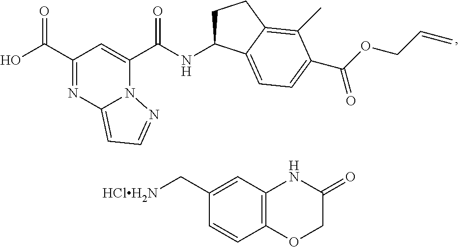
C1(C(O)=O)=NC2=CC=NN2C(C(NC2CCC3=C(C)C(C(OCC=C)=O)=CC=C23)=O)=C1.C1(C[HClH2N])=CC2=C(C=C1)OCC(=O)N2
